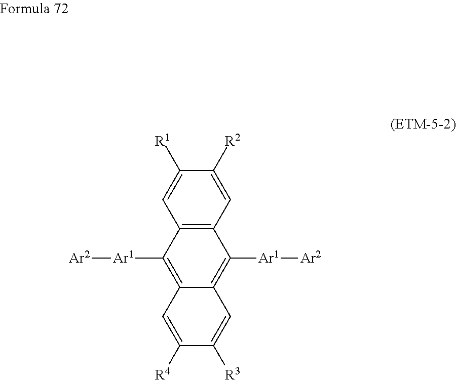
C12=C(C=C([R2])C([R1])=C1)C([Ar1][Ar2])=C1C(=C2[Ar1][Ar2])C=C([R4])C([R3])=C1
